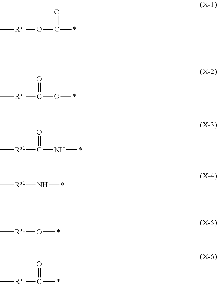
C[Rx1]OC(*)=O.C[Rx1]C(O*)=O.C[Rx1]C(N*)=O.C[Rx1]N*.C[Rx1]O*.C[Rx1]C(*)=O
